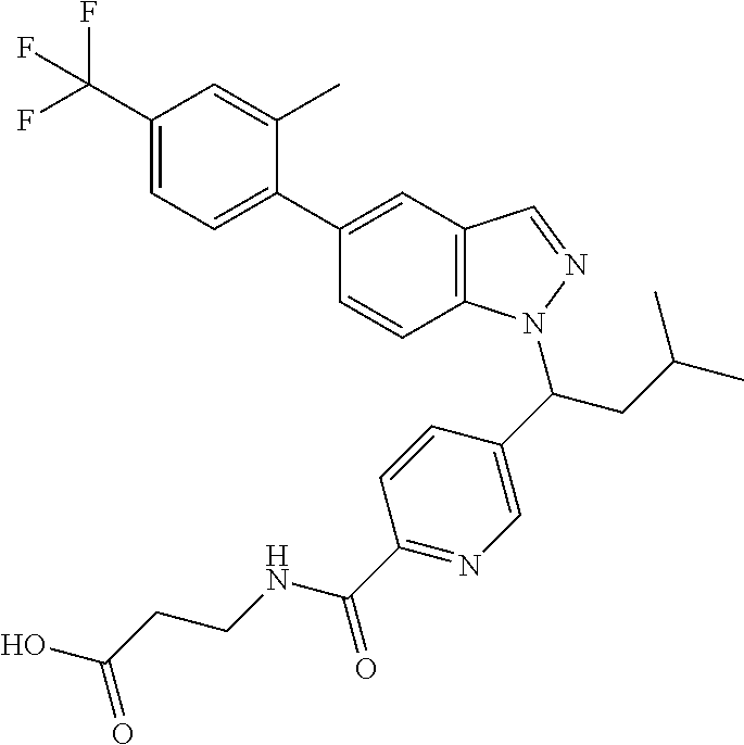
C1(C(F)(F)F)=CC=C(C2=CC3=C(C=C2)N(C(C2=CN=C(C(=O)NCCC(O)=O)C=C2)CC(C)C)N=C3)C(C)=C1
